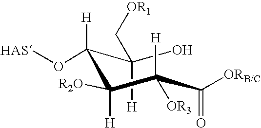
OC(C([H])(O[HAS])C([H])([R2O])C(C(=O)[ORB/C])([H])[OR3])([H])C[OR1]
